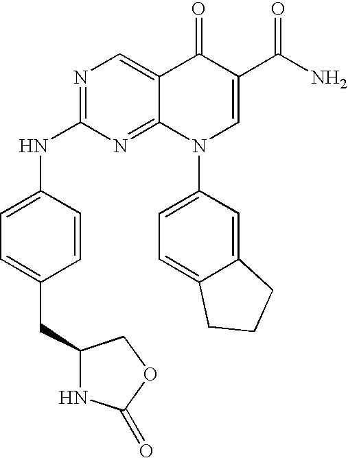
N1=C(NC2=CC=C(CC3NC(=O)OC3)C=C2)N=C2C(=C1)C(=O)C(C(N)=O)=CN2C1=CC=C2C(=C1)CCC2
